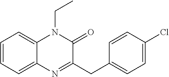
C1=CC=C2C(=C1)N(CC)C(=O)C(CC1=CC=C(Cl)C=C1)=N2
